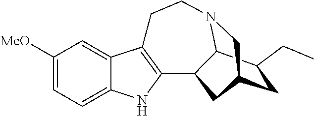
C1([MeO])=CC=C2C(=C1)C1=C(N2)C2CC3CC(CC)C2N(CC1)C3
